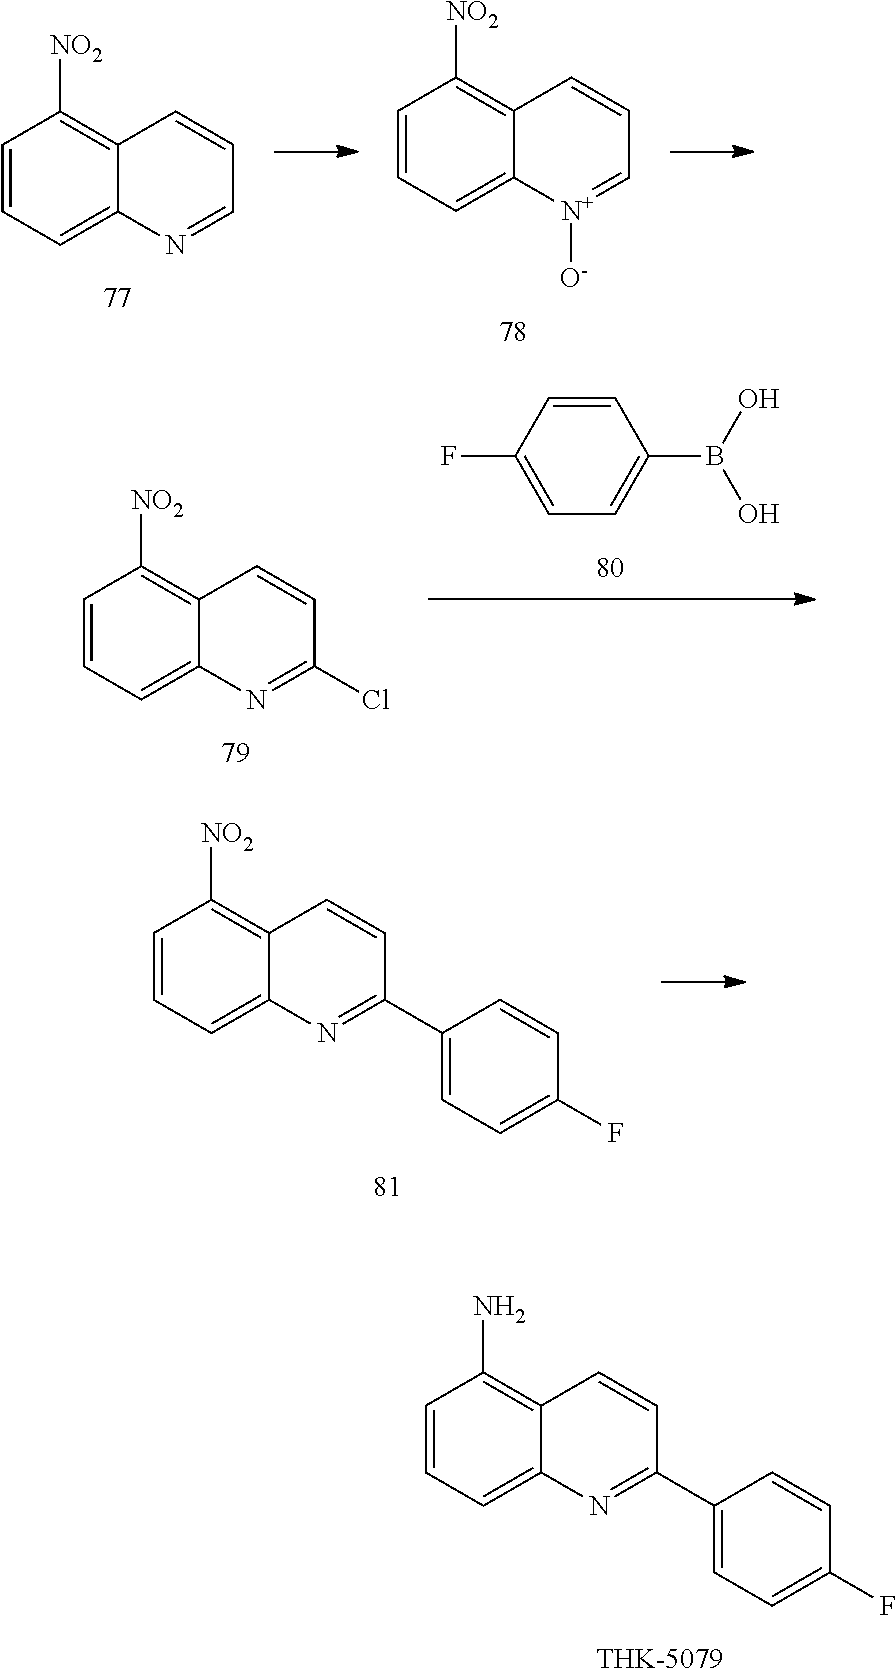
C1=CC=C2C(=C1[NO2])C=CC=[N+]2[O-].C1=CC=C2C(=C1[NO2])C=CC=N2.C1=CC=C2C(=C1N)C=CC(C1=CC=C(F)C=C1)=N2.C1=CC=C2C(=C1[NO2])C=CC(C1=CC=C(F)C=C1)=N2.FC1=CC=C(B(O)O)C=C1.C1=CC=C2C(=C1[NO2])C=CC(Cl)=N2
